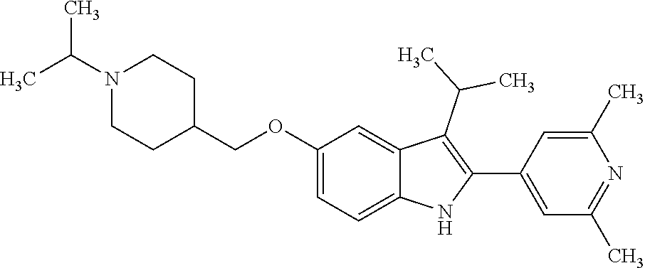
C(OC1=CC=C2C(=C1)C(C(C)C)=C(C1=CC(C)=NC(C)=C1)N2)C1CCN(C(C)C)CC1
